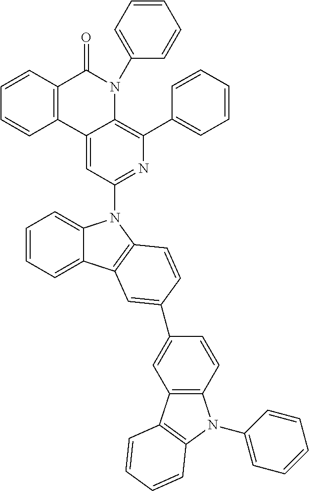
C1=CC=C2C(=C1)N(C1=NC(C3=CC=CC=C3)=C3C(=C1)C1=C(C(=O)N3C3=CC=CC=C3)C=CC=C1)C1=C2C=C(C2=CC3=C(C=C2)N(C2=CC=CC=C2)C2=C3C=CC=C2)C=C1
